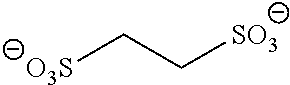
[O3S]CC[SO3]
